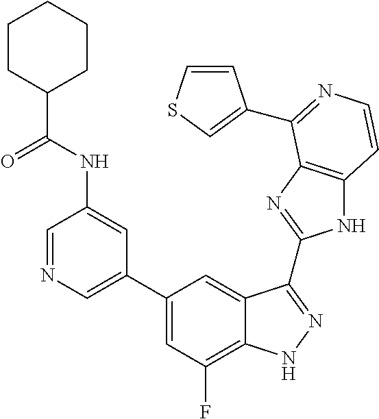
C1=C(C2=CC(F)=C3C(=C2)C(C2=NC4=C(N2)C=CN=C4C2=CSC=C2)=NN3)C=C(NC(C2CCCCC2)=O)C=N1
